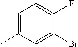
C1=C(C)C=C(Br)C(F)=C1
